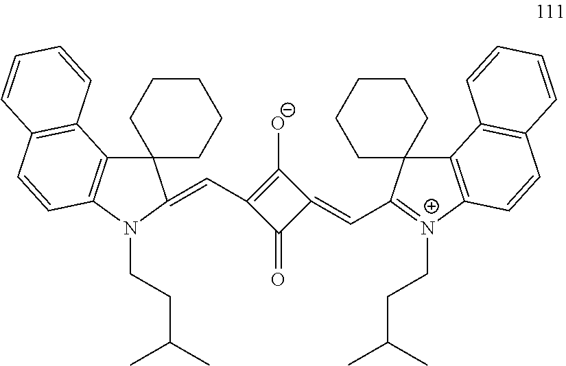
C12=C(N(CCC(C)C)C(=CC3=C([O-])C(=CC4=[N+](CCC(C)C)C5=C(C6=C(C=C5)C=CC=C6)C45CCCCC5)C3=O)C13CCCCC3)C=CC1=C2C=CC=C1
